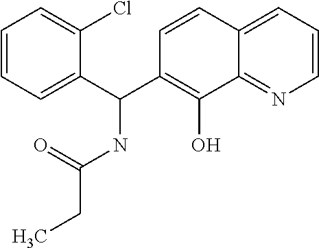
C12=CC=CN=C1C(O)=C(C(C1=CC=CC=C1Cl)NC(CC)=O)C=C2
